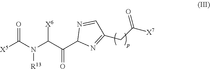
[X5]C(N(C(C(C1N=C(CC(=O)[X7])C=N1)=O)[X6])[R13])=O
